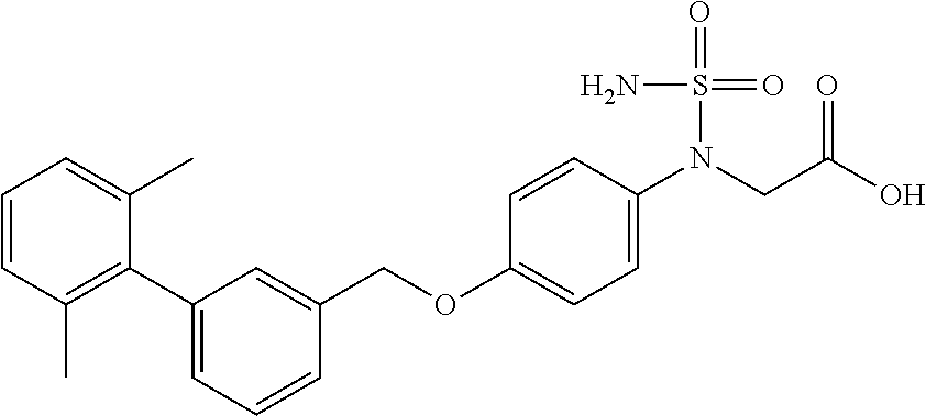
C1=CC(C)=C(C2=CC=CC(COC3=CC=C(N(CC(O)=O)S(N)(=O)=O)C=C3)=C2)C(C)=C1
